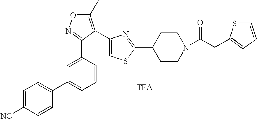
C1=C(C2=NOC(C)=C2C2=CSC(C3CCN(C(CC4=CC=CS4)=O)CC3)=N2)C=CC=C1C1=CC=C([NC])C=C1
